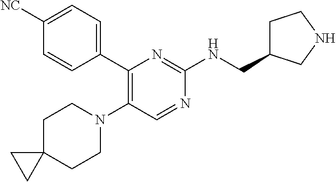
N1(C2=C(C3=CC=C([NC])C=C3)N=C(NCC3CCNC3)N=C2)CCC2(CC1)CC2
